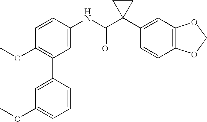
C1=CC(NC(C2(C3=CC4=C(C=C3)OCO4)CC2)=O)=CC(C2=CC(OC)=CC=C2)=C1OC
